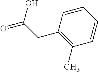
C1=CC=CC(C)=C1CC(O)=O
